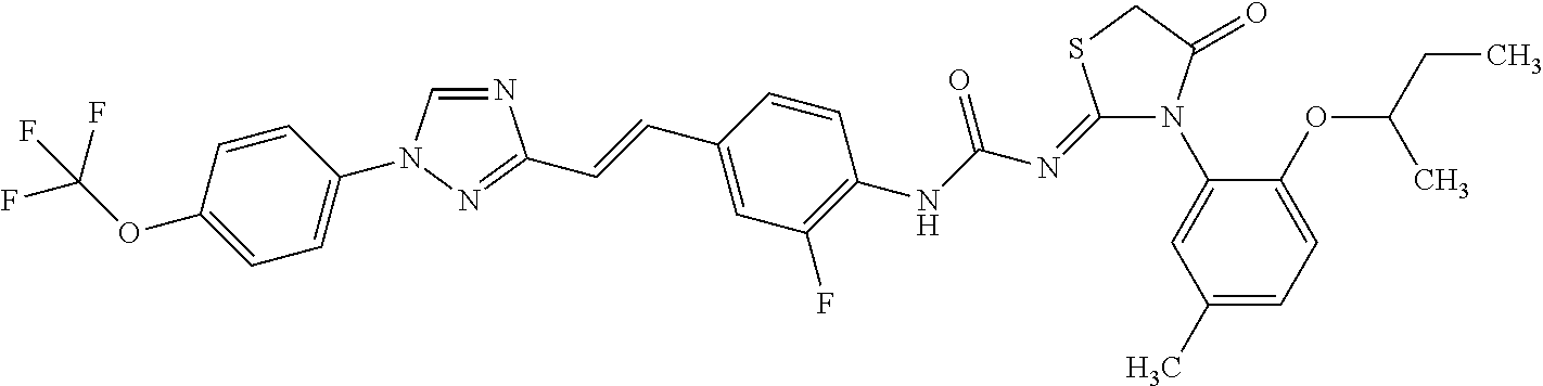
N1=CN(C2=CC=C(OC(F)(F)F)C=C2)N=C1C=CC1=CC(F)=C(NC(=O)N=C2N(C3=CC(C)=CC=C3OC(CC)C)C(=O)CS2)C=C1
